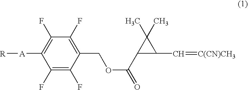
C1(F)=C(COC(C2C(C=[C(CN)CH3])C2(C)C)=O)C(F)=C(F)C([A][R])=C1F
